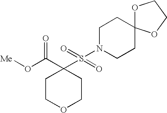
C1N(S(=O)(C2(C(O[Me])=O)CCOCC2)=O)CCC2(C1)OCCO2
